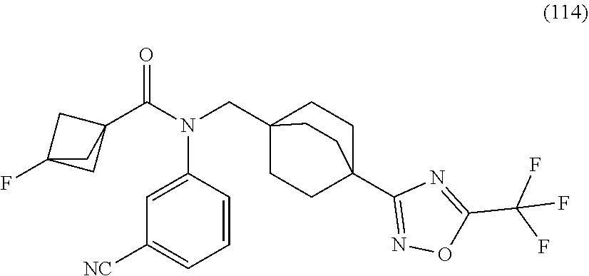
C1=C(N(CC23CCC(C4=NOC(C(F)(F)F)=N4)(CC2)CC3)C(C23CC(F)(C2)C3)=O)C=CC=C1[NC]
